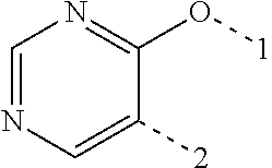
C1=NC=C([2])C(O[1])=N1
